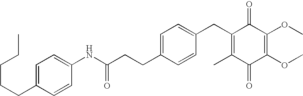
C1(=O)C(C)=C(CC2=CC=C(CCC(=O)NC3=CC=C(CCCCC)C=C3)C=C2)C(=O)C(OC)=C1OC
